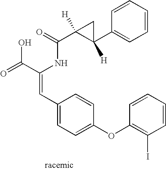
C(=O)(NC(C(=O)O)=CC1=CC=C(OC2=C(I)C=CC=C2)C=C1)C1([H])C(C2=CC=CC=C2)([H])C1
